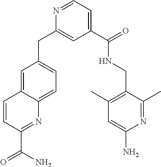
C1(C(N)=O)=NC2=CC=C(CC3=CC(C(=O)NCC4=C(C)C=C(N)N=C4C)=CC=N3)C=C2C=C1
